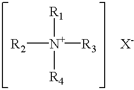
[R2][N+]([R1])([R3])[R4].[X-]
